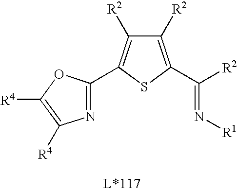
N(=C([R2])C1=C([R2])C([R2])=C(C2=NC([R4])=C([R4])O2)S1)[R1]
